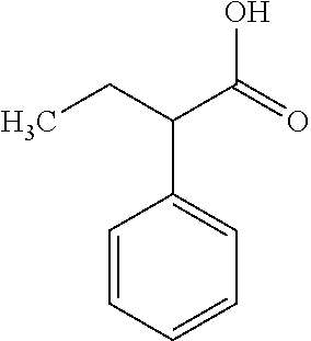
CCC(C(=O)O)C1=CC=CC=C1
